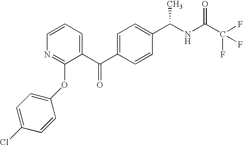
C1=CC(C(NC(C(F)(F)F)=O)C)=CC=C1C(C1=CC=CN=C1OC1=CC=C(Cl)C=C1)=O
